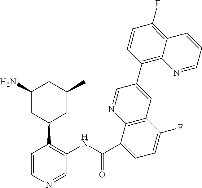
C1(N)CC(C2=C(NC(C3=CC=C(F)C4=C3N=CC(C3=C5N=CC=CC5=C(F)C=C3)=C4)=O)C=NC=C2)CC(C)C1
